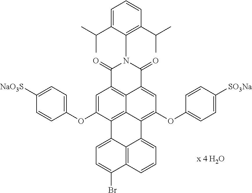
C1=CC(OC2=CC3=C4C5=C2C2=CC=C(Br)C6=C2C(=CC=C6)C5=C(OC2=CC=C([SO3Na])C=C2)C=C4C(=O)N(C2=C(C(C)C)C=CC=C2C(C)C)C3=O)=CC=C1[NaO3S]
